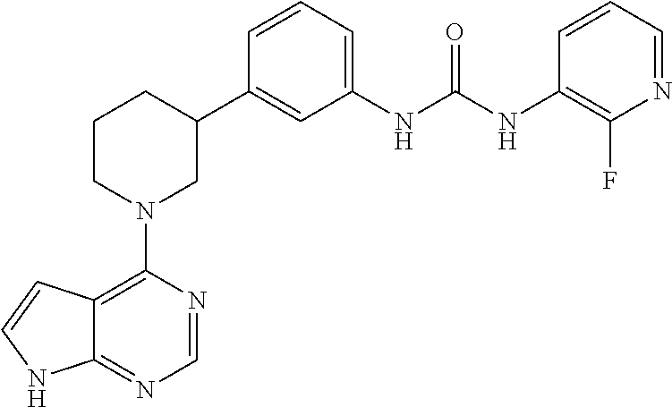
C12=C(N3CC(C4=CC(NC(NC5=C(F)N=CC=C5)=O)=CC=C4)CCC3)N=CN=C1NC=C2
